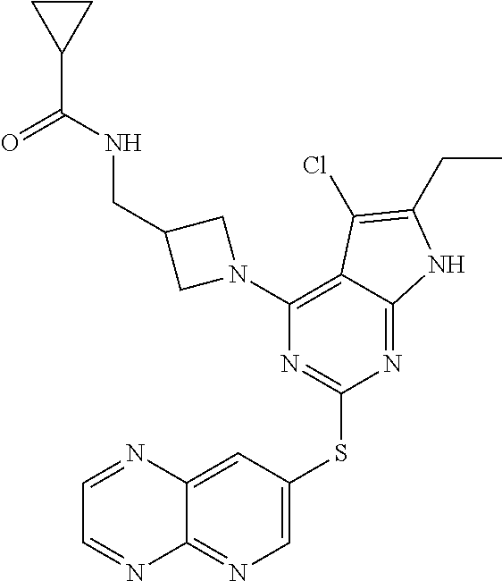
C1=C(SC2=NC(N3CC(CNC(=O)C4CC4)C3)=C3C(=N2)NC(CC)=C3Cl)C=C2C(=N1)N=CC=N2
